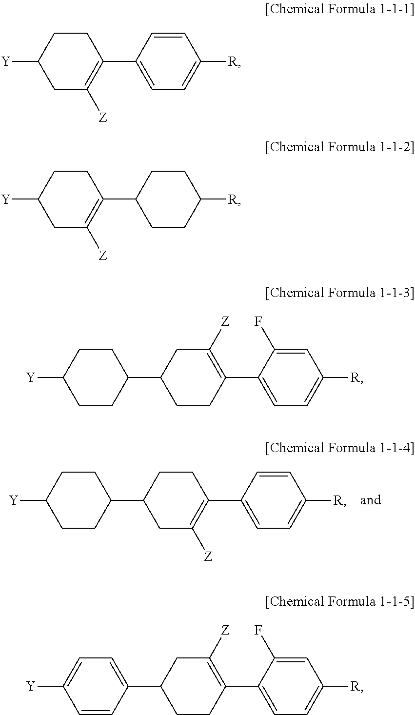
C1CC(C2CC([Z])=C(C3=CC=C([R])C=C3)CC2)CCC1[Y].C1C([Z])=C(C2=CC=C([R])C=C2)CCC1[Y].C1C([Z])=C(C2CCC([R])CC2)CCC1[Y].C1CC(C2CCC(C3=CC=C([R])C=C3F)=C([Z])C2)CCC1[Y].C1=CC(C2CCC(C3=CC=C([R])C=C3F)=C([Z])C2)=CC=C1[Y]
